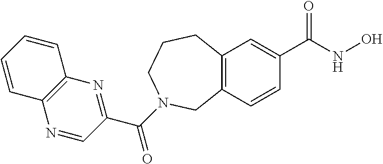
C12=C(C=C(C(=O)NO)C=C1)CCCN(C(C1=NC3=C(N=C1)C=CC=C3)=O)C2
